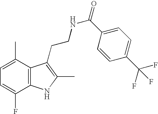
C1=C(C)C2=C(C(F)=C1)NC(C)=C2CCNC(C1=CC=C(C(F)(F)F)C=C1)=O
